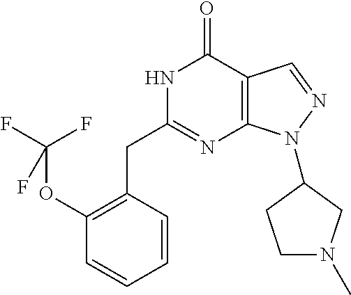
N1C(CC2=C(OC(F)(F)F)C=CC=C2)=NC2=C(C1=O)C=NN2C1CN(C)CC1
